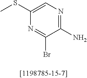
N1=C(Br)C(N)=NC=C1SC
